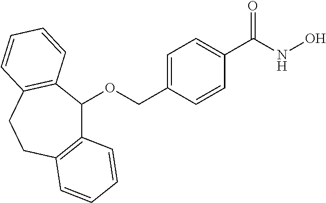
C1=C(COC2C3=C(CCC4=C2C=CC=C4)C=CC=C3)C=CC(C(NO)=O)=C1
